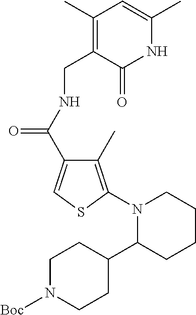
C1(C(NCC2=C(C)C=C(C)NC2=O)=O)=CSC(N2C(C3CCN([Boc])CC3)CCCC2)=C1C
